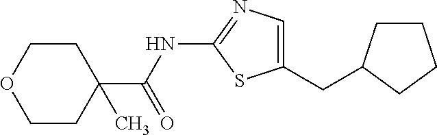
C(C1=CN=C(NC(=O)C2(C)CCOCC2)S1)C1CCCC1
